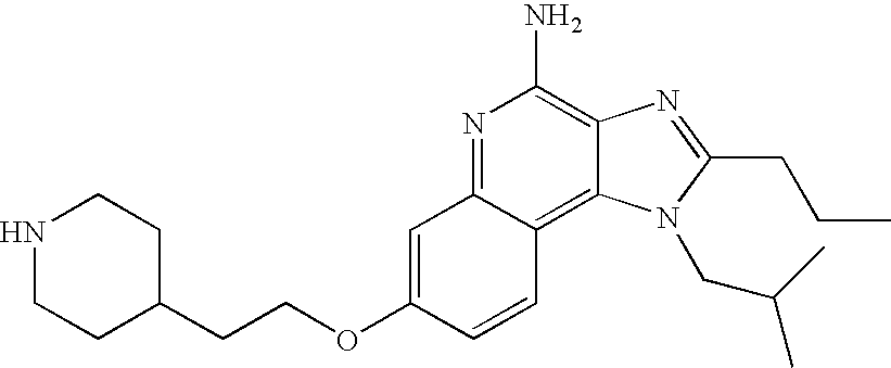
C1=C(OCCC2CCNCC2)C=CC2=C3C(=C(N)N=C12)N=C(CCC)N3CC(C)C
